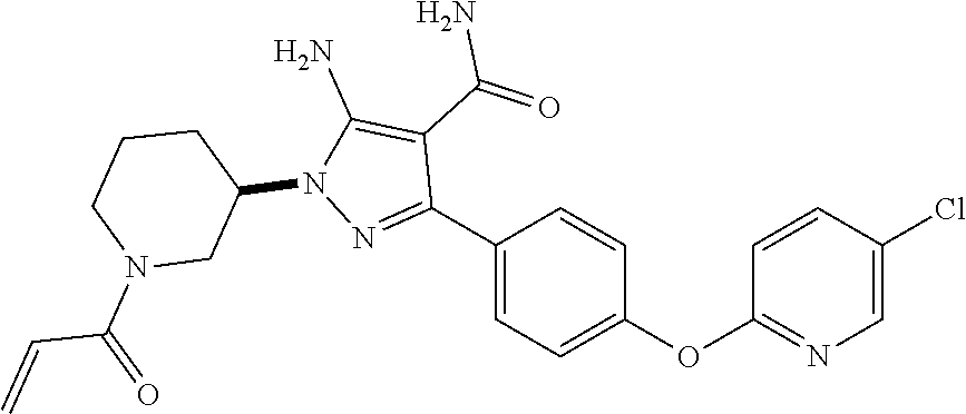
N1=C(C2=CC=C(OC3=NC=C(Cl)C=C3)C=C2)C(C(N)=O)=C(N)N1C1CN(C(C=C)=O)CCC1
